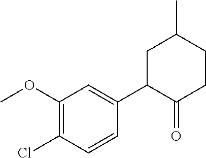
C1(OC)=C(Cl)C=CC(C2C(=O)CCC(C)C2)=C1
